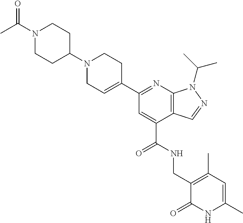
C1N(C2CCN(C(C)=O)CC2)CCC(C2=NC3=C(C(C(=O)NCC4=C(C)C=C(C)NC4=O)=C2)C=NN3C(C)C)=C1
